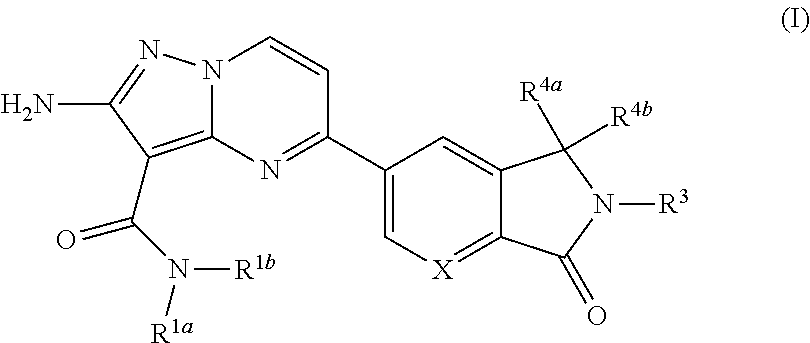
N12C(=C(C(N([R1b])[R1a])=O)C(N)=N1)N=C(C1=C[X]=C3C(=C1)C([R4a])([R4b])N([R3])C3=O)C=C2
